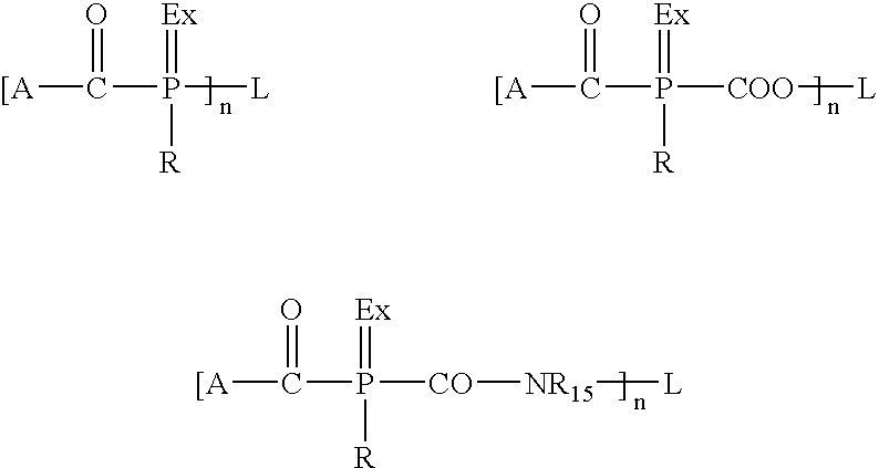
[[A]C(P(=[Ex])([R])[CO][NR15][L])=O.[[A]C(P([L])(=[Ex])[R])=O.[[A]C(P(=[Ex])([R])[COO][L])=O
